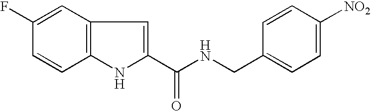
C1=C(F)C=CC2=C1C=C(C(NCC1=CC=C([NO2])C=C1)=O)N2
